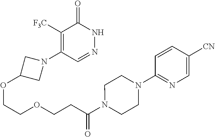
O=C1NN=CC(N2CC(OCCOCCC(N3CCN(C4=NC=C([CN])C=C4)CC3)=O)C2)=C1[F3C]
